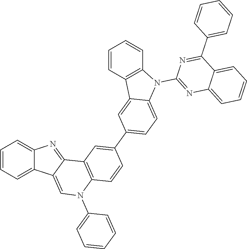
C1=CC=C2C(=C1)N=C1C2=CN(C2=CC=CC=C2)C2=C1C=C(C1=CC=C3C(=C1)C1=C(N3C3=NC4=CC=CC=C4C(C4=CC=CC=C4)=N3)C=CC=C1)C=C2
